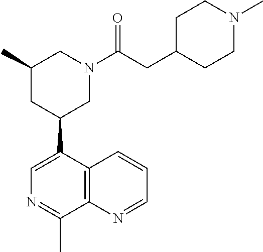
C1(C)CC(C2=CN=C(C)C3=C2C=CC=N3)CN(C(CC2CCN(C)CC2)=O)C1
